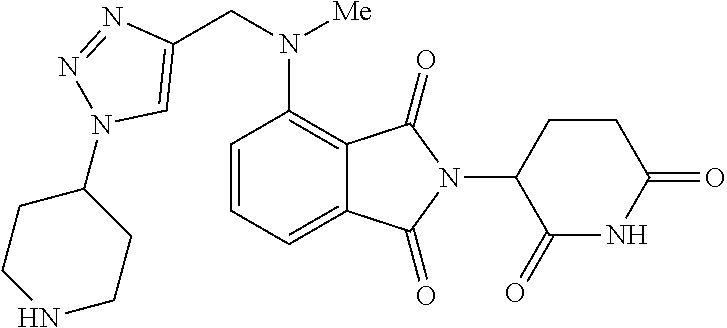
C12=CC=CC(N(CC3=CN(C4CCNCC4)N=N3)[Me])=C1C(=O)N(C1C(=O)NC(=O)CC1)C2=O
